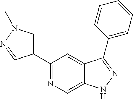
C1(C2=CN(C)N=C2)=NC=C2C(=C1)C(C1=CC=CC=C1)=NN2
